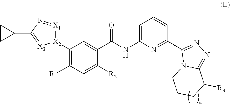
C1(C2=[X3][X2](C3=C([R1])C=C([R2])C(C(NC4=CC=CC(C5=NN=C6N5CCCC6[R3])=N4)=O)=C3)[X1]=N2)CC1
